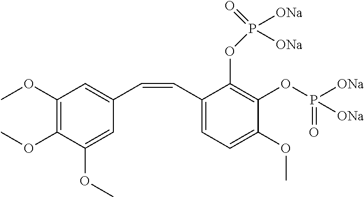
C1(OC)=C(OC)C(OC)=CC(C=CC2=CC=C(OC)C(OP(=O)([ONa])[ONa])=C2OP(=O)([ONa])[ONa])=C1
